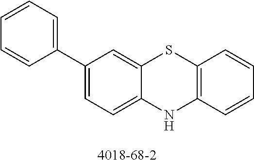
C1(C2=CC=C3C(=C2)SC2=C(N3)C=CC=C2)=CC=CC=C1
